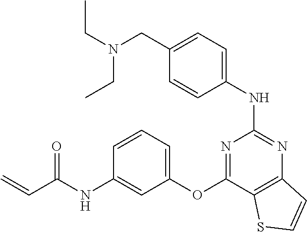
C1=CC(NC2=NC3=C(C(OC4=CC=CC(NC(C=C)=O)=C4)=N2)SC=C3)=CC=C1CN(CC)CC
